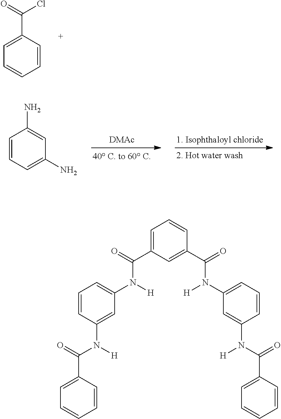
C1=CC(C(=O)Cl)=CC=C1.[DMAc].C1=CC(N)=CC(N)=C1.C1=C(C(=O)N([H])C2=CC=CC(N([H])C(=O)C3=CC=CC=C3)=C2)C=C(C(=O)N(C2=CC=CC(N(C(=O)C3=CC=CC=C3)[H])=C2)[H])C=C1
